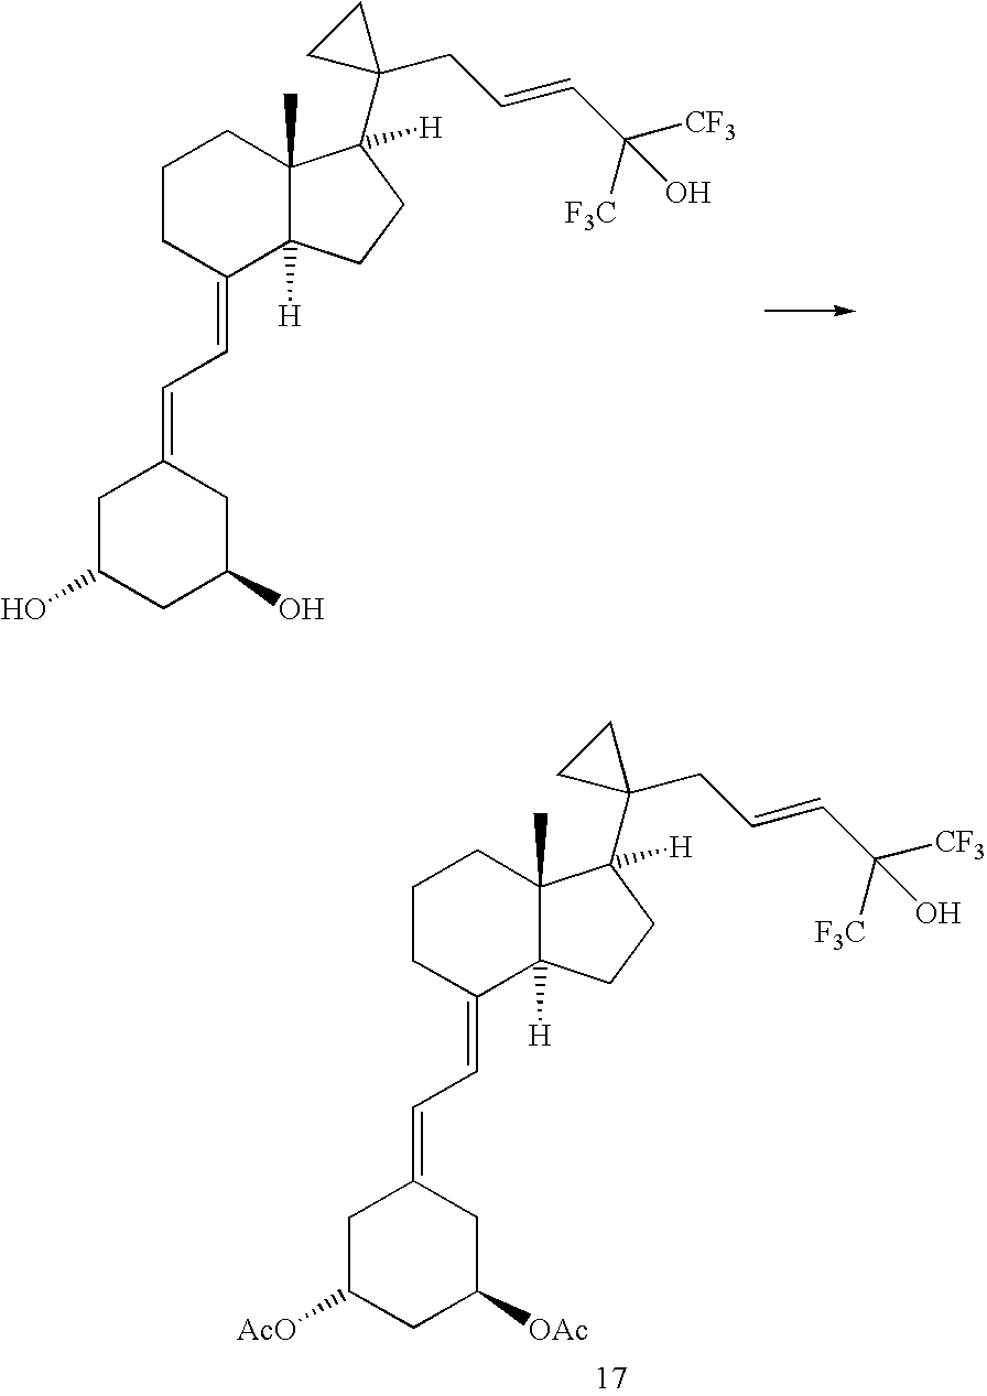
C1C(O)CC(O)CC1=CC=C1C2([H])C(C)(CCC1)C(C1(CC=CC([CF3])(O)[F3C])CC1)([H])CC2.C1C([AcO])CC([OAc])CC1=CC=C1C2([H])C(C)(CCC1)C(C1(CC=CC([CF3])(O)[F3C])CC1)([H])CC2
